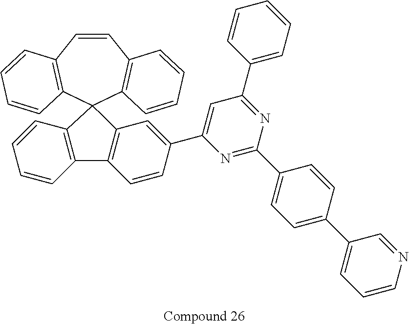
C1=CC2=C(C=CC=C2)C2(C3=C1C=CC=C3)C1=C(C3=C2C=CC=C3)C=CC(C2=CC(C3=CC=CC=C3)=NC(C3=CC=C(C4=CC=CN=C4)C=C3)=N2)=C1
